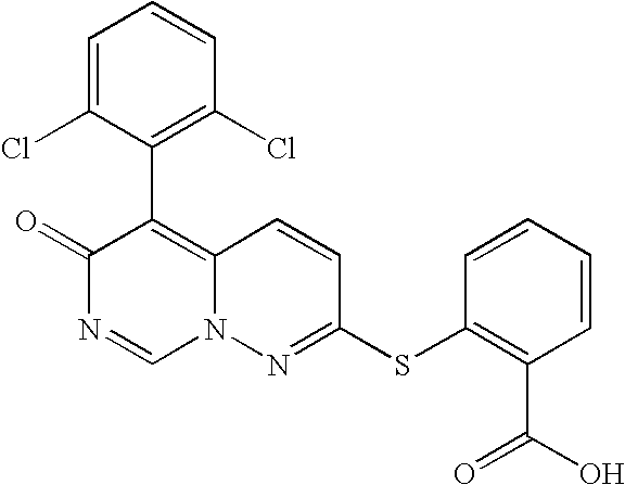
O=C1N=CN2C(=C1C1=C(Cl)C=CC=C1Cl)C=CC(SC1=C(C(=O)O)C=CC=C1)=N2
